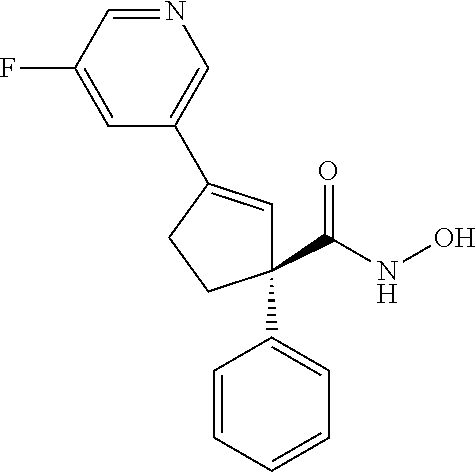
C1(C2=CC=CC=C2)(C(NO)=O)C=C(C2=CN=CC(F)=C2)CC1
